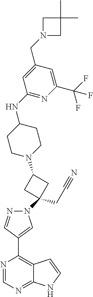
N1=CN=C2C(=C1C1=CN(C3(CC#N)CC(N4CCC(NC5=NC(C(F)(F)F)=CC(CN6CC(C)(C)C6)=C5)CC4)C3)N=C1)C=CN2
